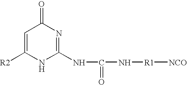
C1=C([R2])NC(NC(N[R1][NCO])=O)=NC1=O
